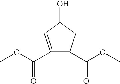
C1(C(OC)=O)=CC(O)CC1C(OC)=O
